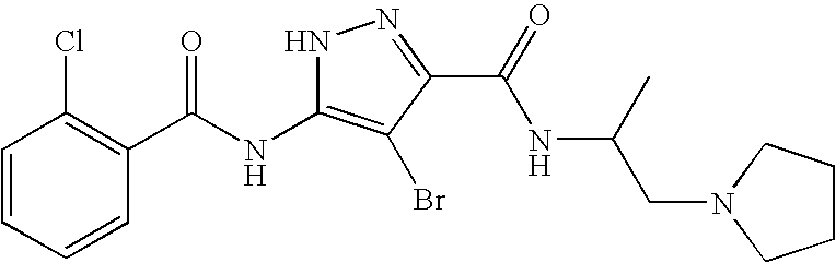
C1=CC=CC(C(NC2=C(Br)C(C(=O)NC(CN3CCCC3)C)=NN2)=O)=C1Cl
